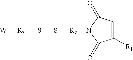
S([R2]N1C(=O)C([R1])=CC1=O)S[R3][W]
